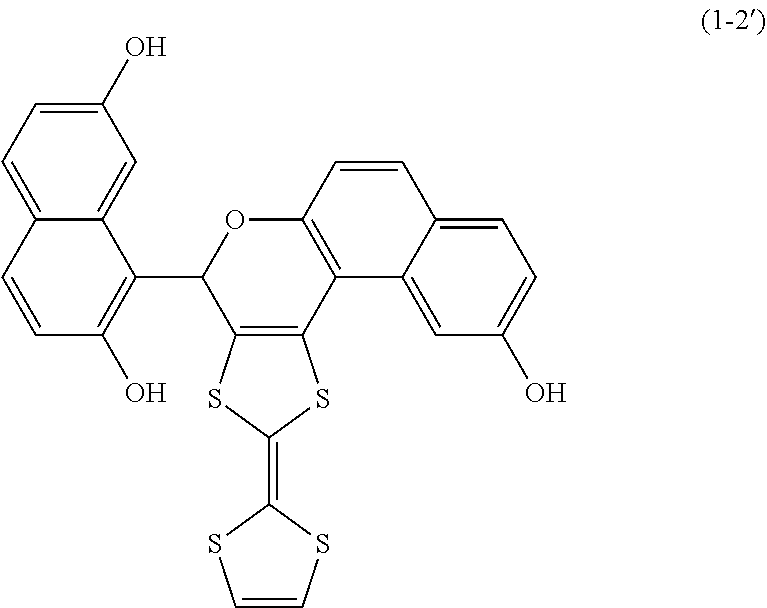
C1(O)=CC=C2C(=C1)C(C1C3=C(C4=C(O1)C=CC1=CC=C(O)C=C41)SC(=C1SC=CS1)S3)=C(O)C=C2
